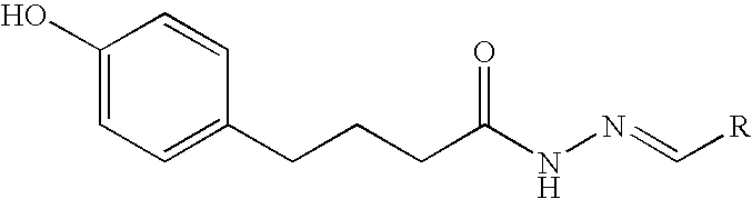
C1(O)=CC=C(CCCC(NN=C[R])=O)C=C1
